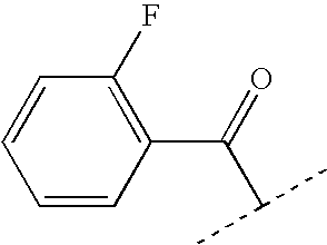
C1=CC(C(=O)C(C)C)=C(F)C=C1
